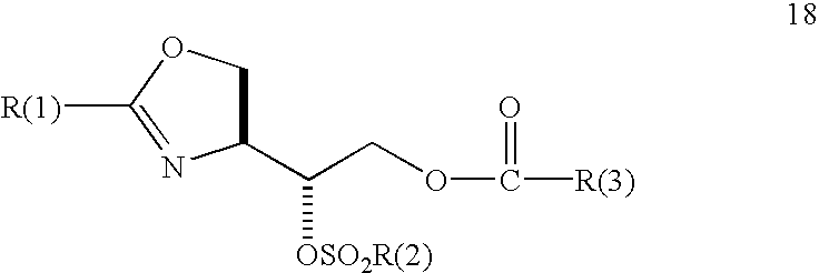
C1(C(COC([R(3)])=O)[OSO2R(2)])COC([R(1)])=N1
